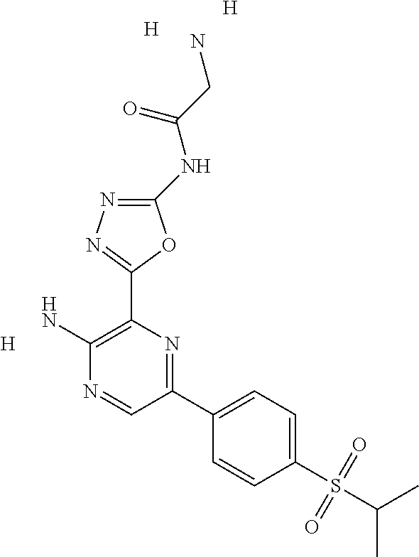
C1(NC(CN)=O)=NN=C(C2=C(N)N=CC(C3=CC=C(S(C(C)C)(=O)=O)C=C3)=N2)O1.[H].[H].[H]
